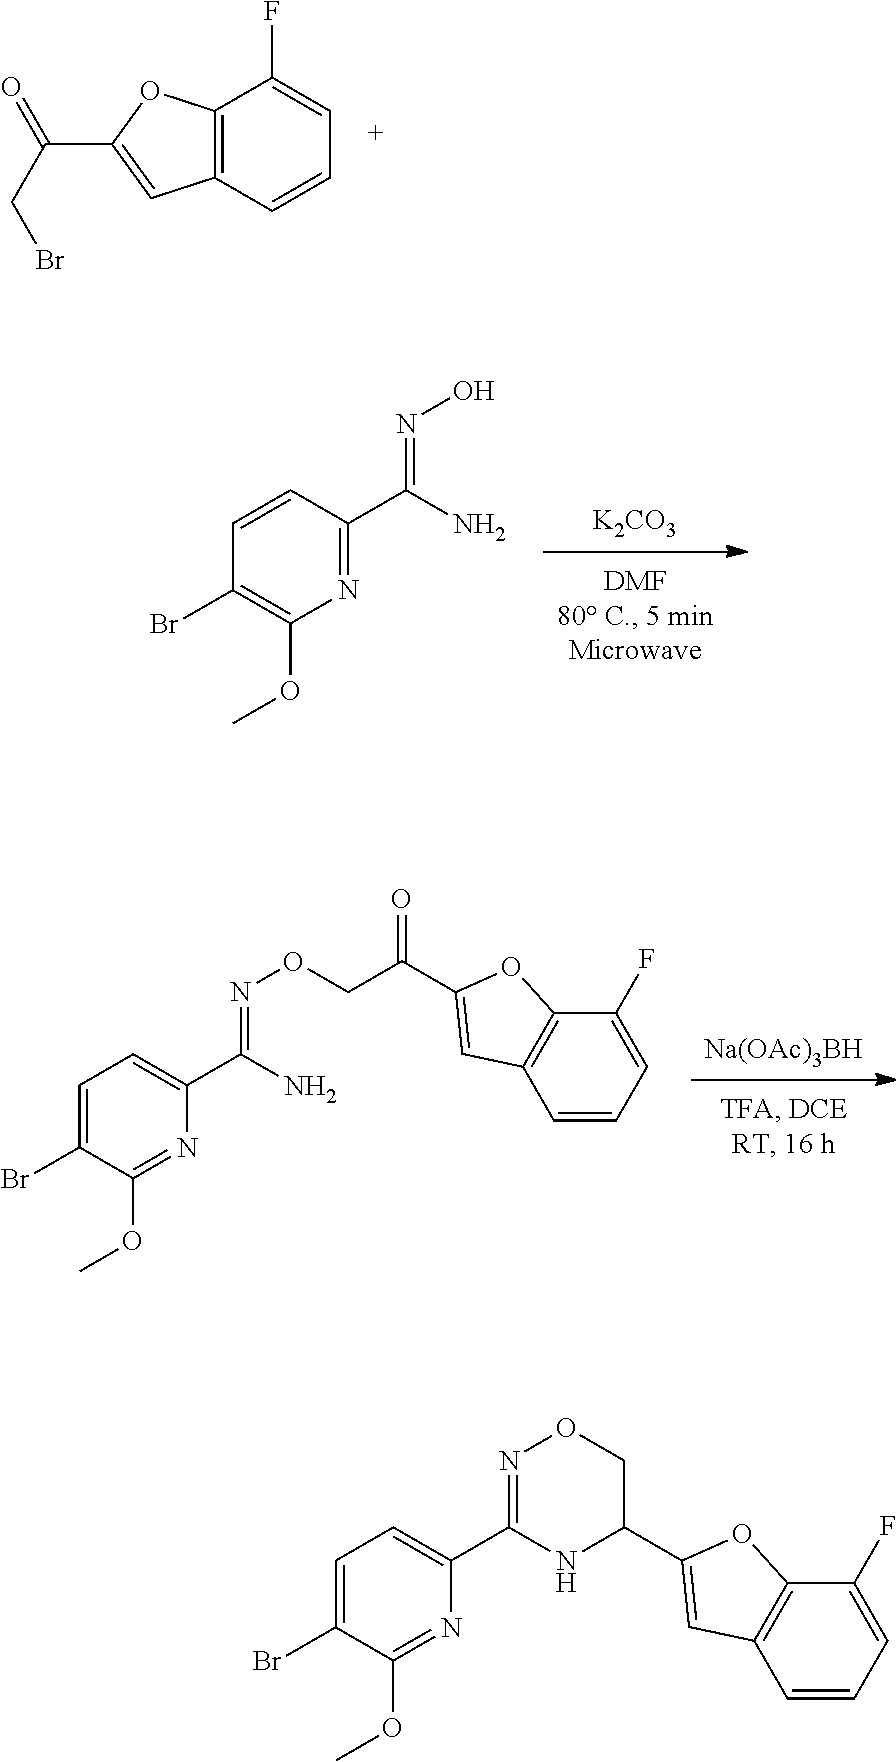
C12=C(C=CC=C1F)C=C(C(=O)CBr)O2.[K2CO3].C1(Br)=C(OC)N=C(C(=NO)N)C=C1.[Na(OAc)3BH].C1(Br)=CC=C(C(=NOCC(C2=CC3=C(O2)C(F)=CC=C3)=O)N)N=C1OC.C1=CC=C(F)C2=C1C=C(C1NC(C3=CC=C(Br)C(OC)=N3)=NOC1)O2
